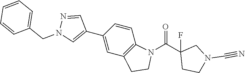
C1(C2=CC3=C(C=C2)N(C(C2(F)CCN(C#N)C2)=O)CC3)=CN(CC2=CC=CC=C2)N=C1
